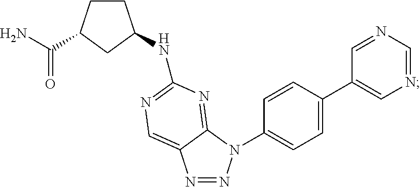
N1=NN(C2=CC=C(C3=CN=CN=C3)C=C2)C2=NC(NC3CCC(C(N)=O)C3)=NC=C12
